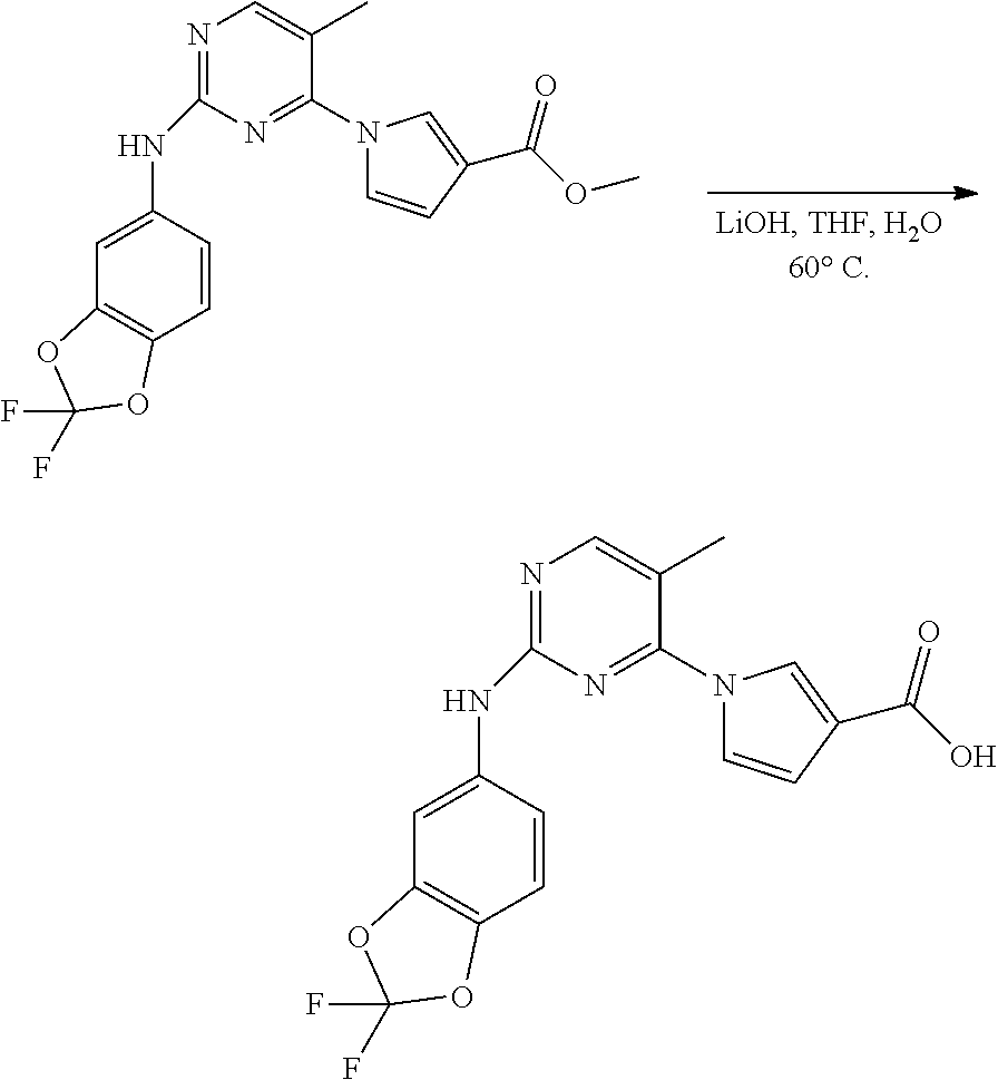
C1=CC(C(OC)=O)=CN1C1=NC(NC2=CC3=C(C=C2)OC(F)(F)O3)=NC=C1C.C1=CC(C(O)=O)=CN1C1=NC(NC2=CC3=C(C=C2)OC(F)(F)O3)=NC=C1C
